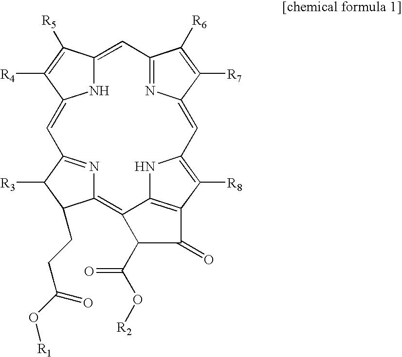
C12=NC(=CC3=C([R8])C4=C(N3)C(=C3N=C(C=C5NC(=C1)C([R5])=C5[R4])C([R3])C3CCC(O[R1])=O)C(C(O[R2])=O)C4=O)C([R7])=C2[R6]
